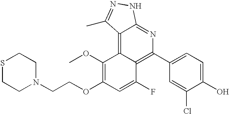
S1CCN(CCOC2=C(OC)C3=C4C(=NC(C5=CC=C(O)C(Cl)=C5)=C3C(F)=C2)NN=C4C)CC1
